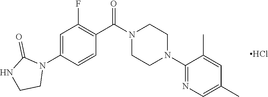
C1=C(N2C(=O)NCC2)C=CC(C(N2CCN(C3=NC=C(C)C=C3C)CC2)=O)=C1F.Cl
